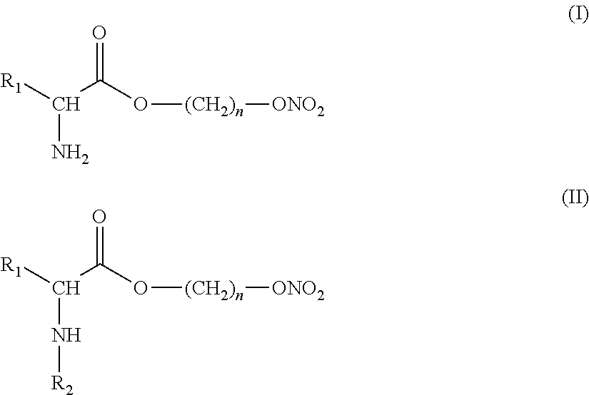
NC([R1])C(O[(CH2)n][ONO2])=O.N(C([R1])C(O[(CH2)n][ONO2])=O)[R2]
